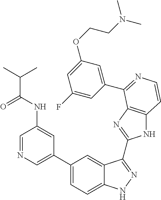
C1(C2=CN=CC(NC(=O)C(C)C)=C2)=CC=C2C(=C1)C(C1=NC3=C(N1)C=CN=C3C1=CC(OCCN(C)C)=CC(F)=C1)=NN2
